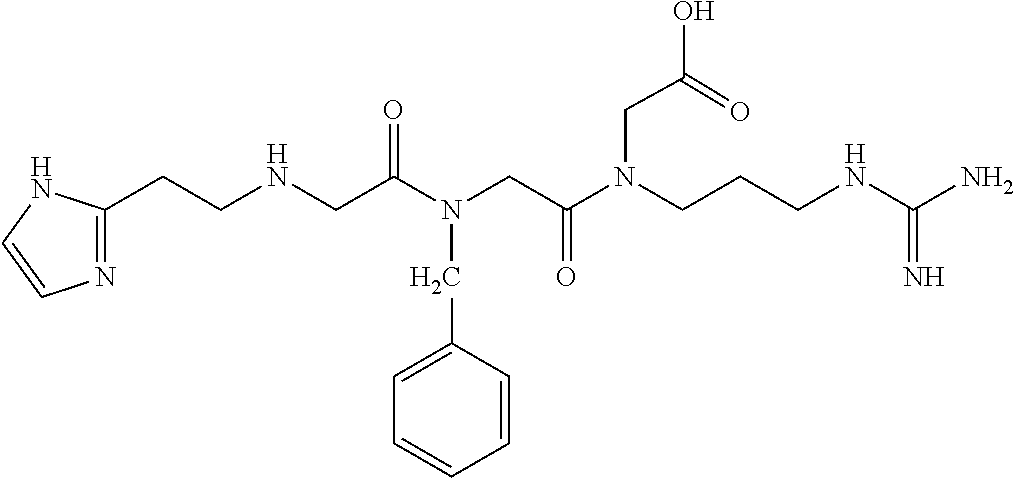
NC(NCCCN(C(CN(C(CNCCC1=NC=CN1)=O)CC1=CC=CC=C1)=O)CC(O)=O)=N
